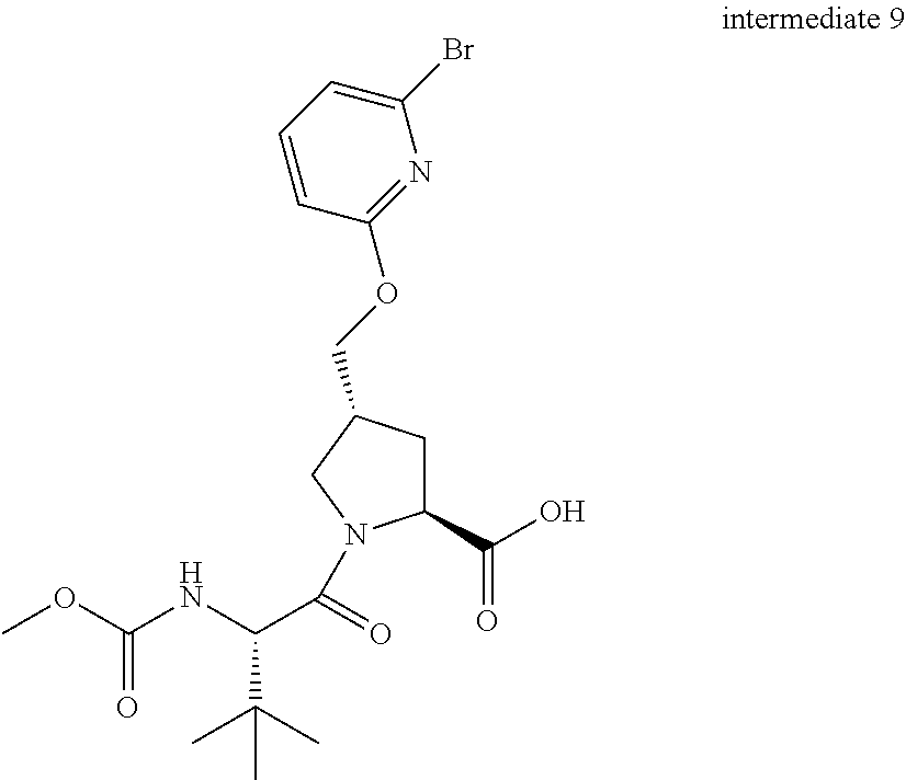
C1(C(O)=O)CC(COC2=NC(Br)=CC=C2)CN1C(C(NC(OC)=O)C(C)(C)C)=O
